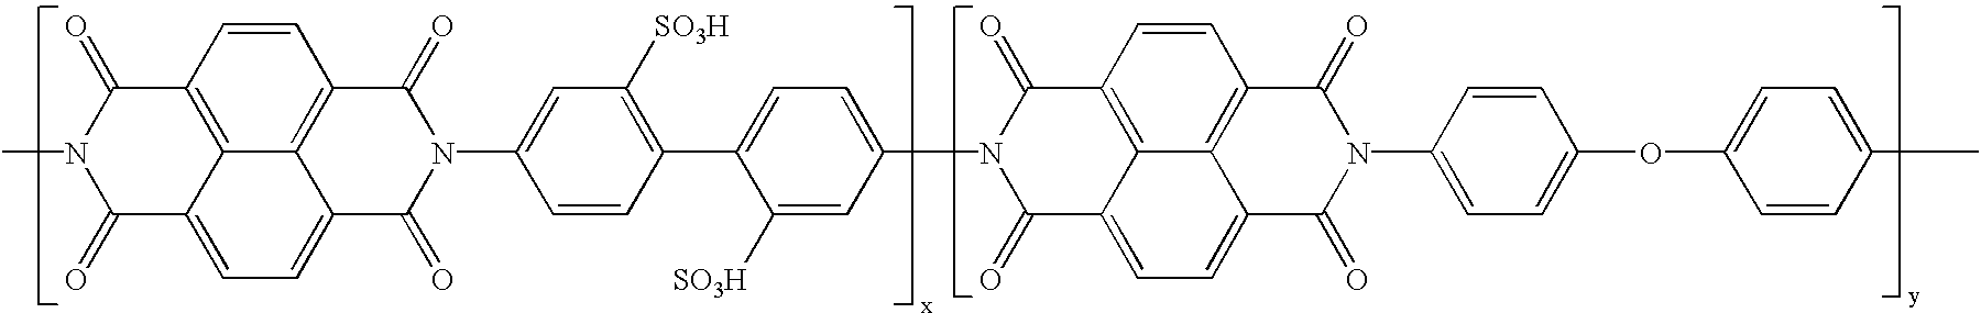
N1(C)C(=O)C2=CC=C3C4=C(C=CC(=C24)C1=O)C(=O)N(C1=CC([SO3H])=C(C2=CC=C(N4C(=O)C5=CC=C6C7=C(C=CC(=C57)C4=O)C(=O)N(C4=CC=C(OC5=CC=C(C)C=C5)C=C4)C6=O)C=C2[SO3H])C=C1)C3=O
